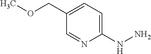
C1(NN)=CC=C(COC)C=N1
